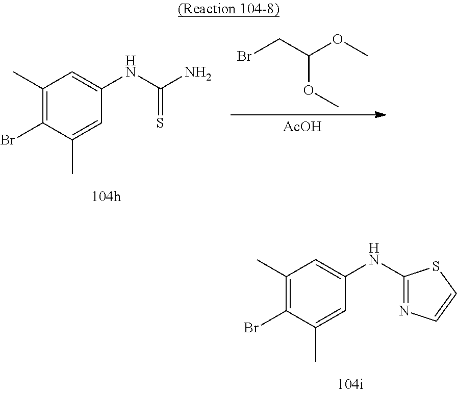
C1(C)=C(Br)C(C)=CC(NC2=NC=CS2)=C1.BrCC(OC)OC.[AcOH].C1(C)=C(Br)C(C)=CC(NC(N)=S)=C1
